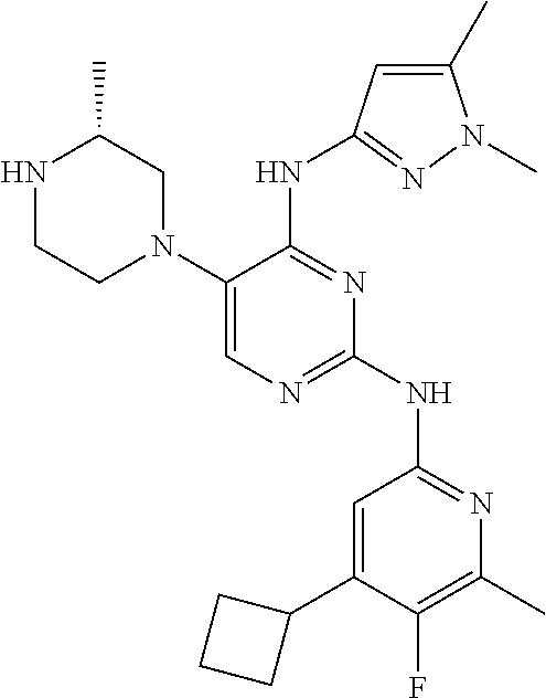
C1(N2CC(C)NCC2)=CN=C(NC2=NC(C)=C(F)C(C3CCC3)=C2)N=C1NC1=NN(C)C(C)=C1
